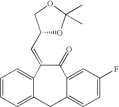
C1=CC=C2C(=C1)C(=CC1OC(C)(C)OC1)C(=O)C1=CC(F)=CC=C1C2
